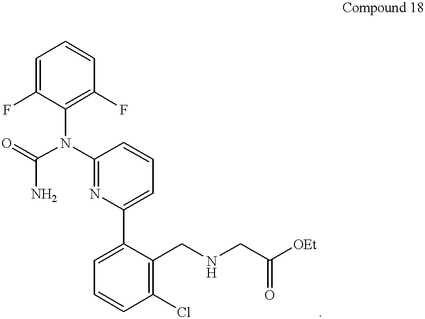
C1=C(F)C(N(C(N)=O)C2=NC(C3=CC=CC(Cl)=C3CNCC([OEt])=O)=CC=C2)=C(F)C=C1
